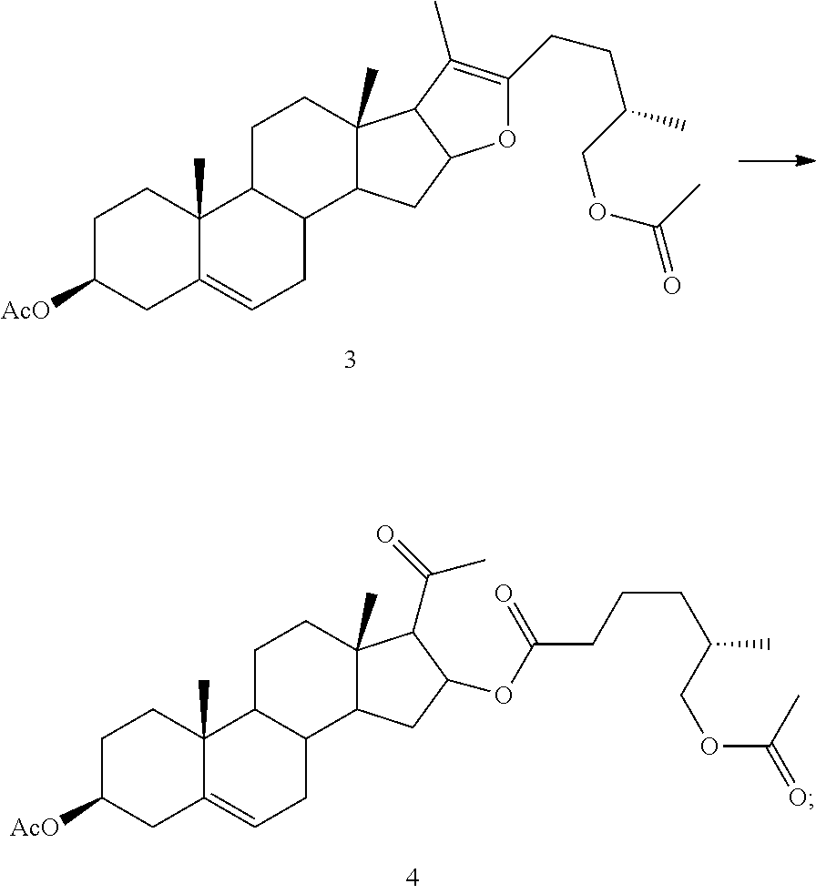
C1C([AcO])CC2=CCC3C(C2(C)C1)CCC1(C)C3CC(OC(CCCC(COC(C)=O)C)=O)C1C(=O)C.C1C([AcO])CC2=CCC3C(C2(C)C1)CCC1(C)C3CC2C1C(C)=C(CCC(COC(C)=O)C)O2
